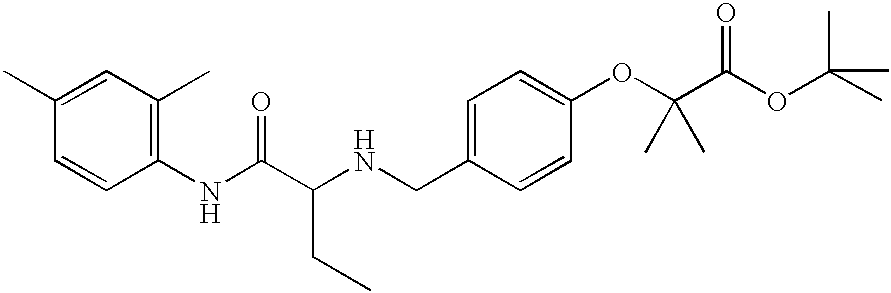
C1(NC(C(NCC2=CC=C(OC(C(OC(C)(C)C)=O)(C)C)C=C2)CC)=O)=C(C)C=C(C)C=C1
